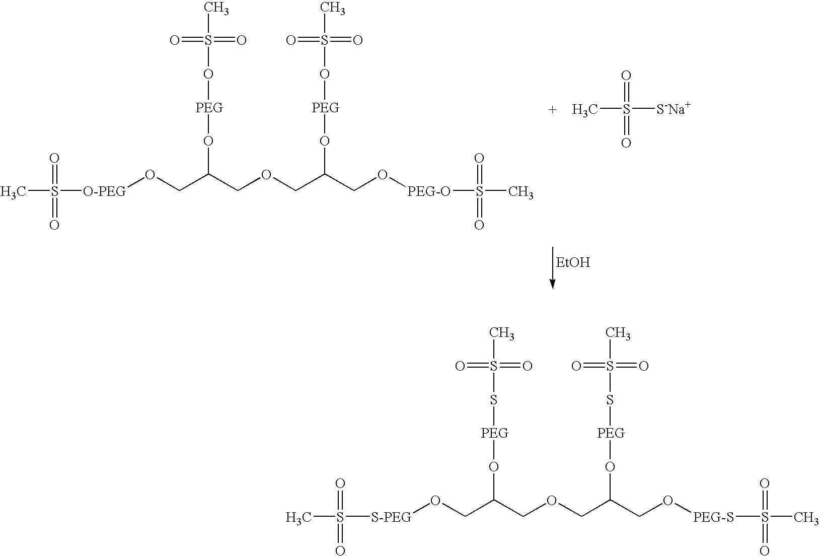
[O-PEG](OCC(COCC(CO[PEG-O]S(C)(=O)=O)O[PEG]OS(=O)(=O)C)O[PEG]OS(=O)(=O)C)S(C)(=O)=O.CS([S-Na+])(=O)=O.[EtOH].[S-PEG](OCC(COCC(CO[PEG-S]S(C)(=O)=O)O[PEG]SS(=O)(=O)C)O[PEG]SS(=O)(=O)C)S(C)(=O)=O
